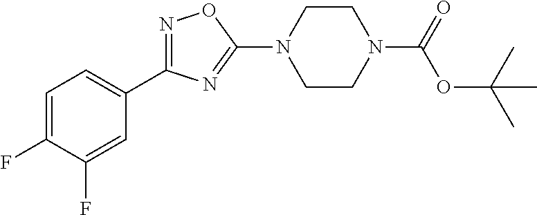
C1=C(F)C(F)=CC(C2=NOC(N3CCN(C(=O)OC(C)(C)C)CC3)=N2)=C1
